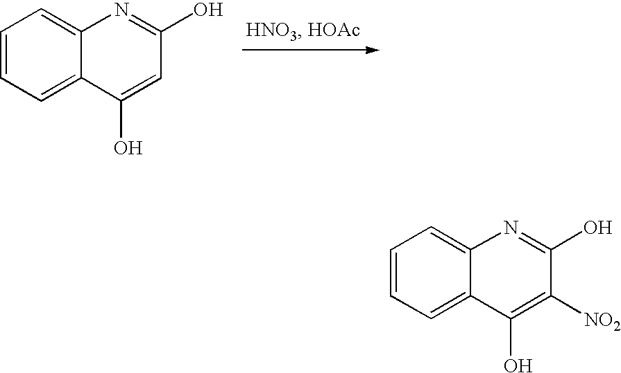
C1=CC=C2C(=C1)N=C(O)C=C2O.C1=CC=C2C(=C1)N=C(O)C([NO2])=C2O
